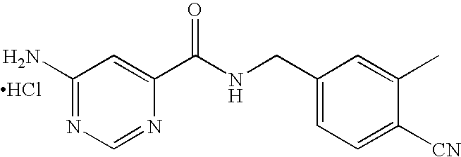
C1(N)=NC=NC(C(NCC2=CC=C([CN])C(C)=C2)=O)=C1.Cl
